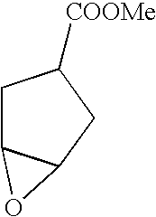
C1C2C(CC1[COOMe])O2
